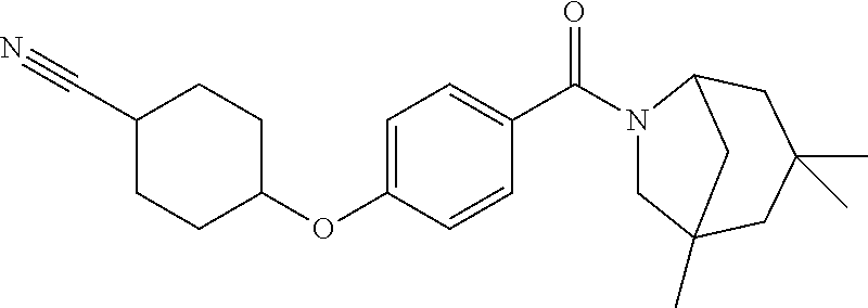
C1=C(OC2CCC(C#N)CC2)C=CC(C(N2CC3(C)CC(C)(C)CC2C3)=O)=C1
